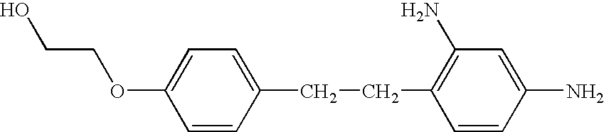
C1(CCC2=C(N)C=C(N)C=C2)=CC=C(OCCO)C=C1
